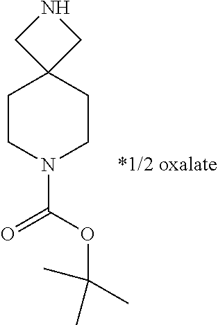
C12(CCN(C(=O)OC(C)(C)C)CC1)CNC2
